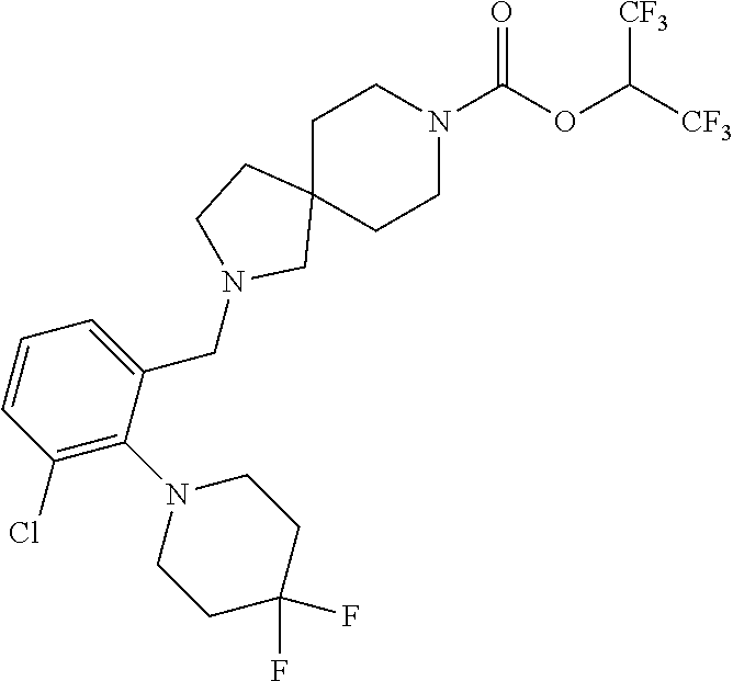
C1C2(CCN(C(OC([CF3])[CF3])=O)C1)CCN(CC1=CC=CC(Cl)=C1N1CCC(F)(F)CC1)C2
